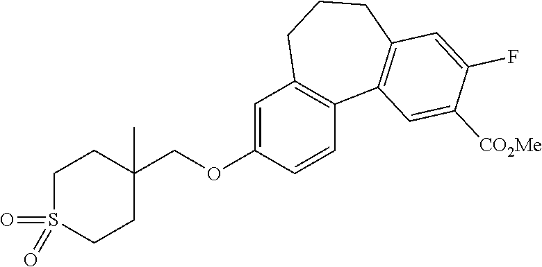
C1S(=O)(=O)CCC(COC2=CC3=C(C=C2)C2=C(CCC3)C=C(F)C([CO2Me])=C2)(C)C1
